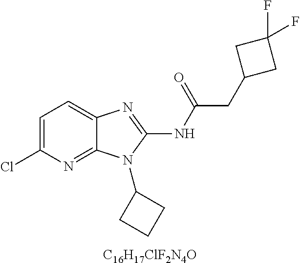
C1=C(Cl)N=C2C(=C1)N=C(NC(CC1CC(F)(F)C1)=O)N2C1CCC1.[C16H17ClF2N4O]
